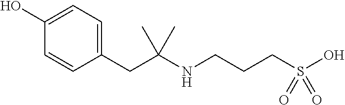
N(CCCS(O)(=O)=O)C(CC1=CC=C(O)C=C1)(C)C
